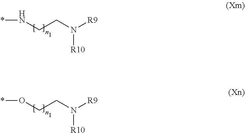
*NCCN([R9])[R10].*OCCN([R9])[R10]
